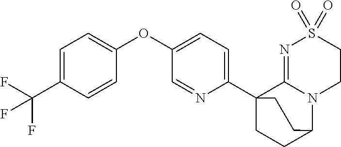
C1=C(C(F)(F)F)C=CC(OC2=CC=C(C34CCC(N5C3=NS(=O)(=O)CC5)CC4)N=C2)=C1
